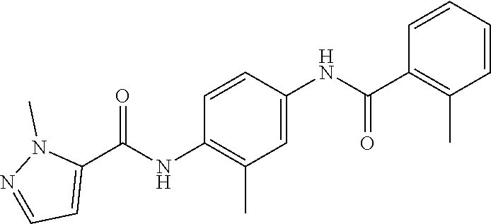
N(C1=C(C)C=C(NC(C2=C(C)C=CC=C2)=O)C=C1)C(C1=CC=NN1C)=O
